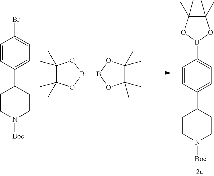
C1=CC(C2CCN([Boc])CC2)=CC=C1Br.C1(C)(C)C(C)(C)OB(B2OC(C)(C)C(C)(C)O2)O1.C1(C)(C)C(C)(C)OB(C2=CC=C(C3CCN([Boc])CC3)C=C2)O1
